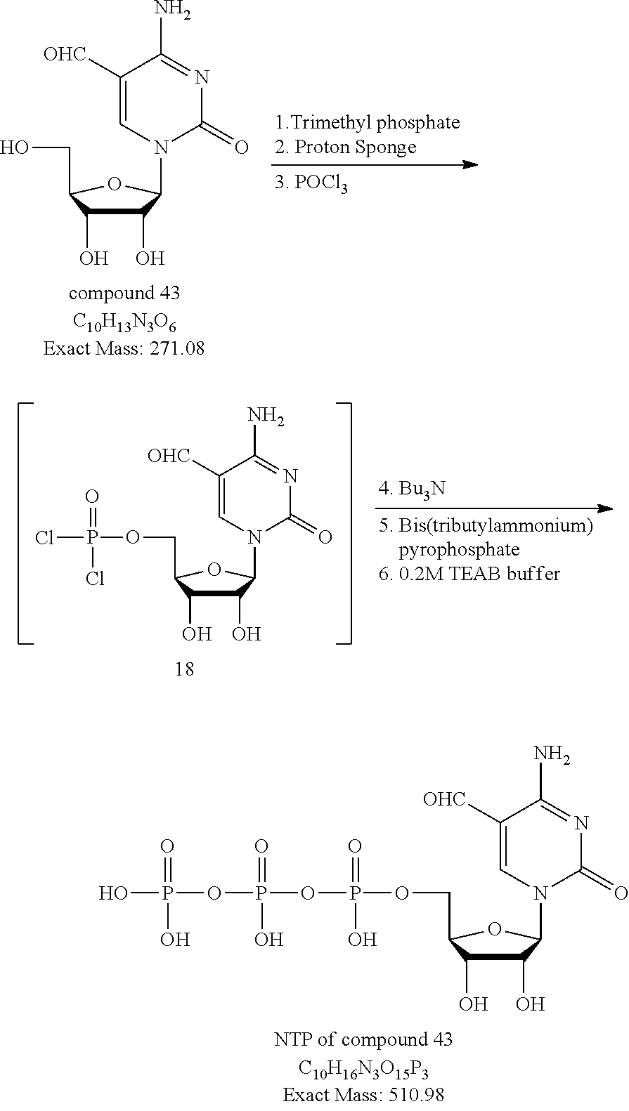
N1(C2C(O)C(O)C(COP(OP(OP(O)(=O)O)(=O)O)(=O)O)O2)C(=O)N=C(N)C([OHC])=C1.N1(C2C(O)C(O)C(CO)O2)C(=O)N=C(N)C([OHC])=C1.N1(C2C(O)C(O)C(COP(Cl)(=O)Cl)O2)C(=O)N=C(N)C([OHC])=C1
